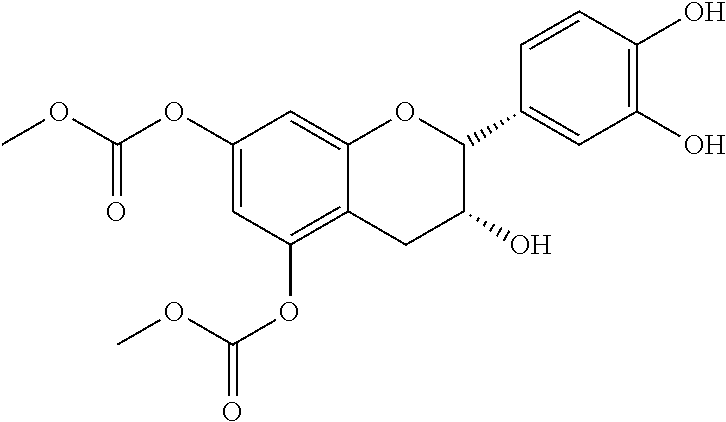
C1=C(OC(OC)=O)C=C2C(=C1OC(OC)=O)CC(O)C(C1=CC(O)=C(O)C=C1)O2
